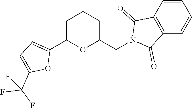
C1(C2OC(CN3C(=O)C4=C(C3=O)C=CC=C4)CCC2)=CC=C(C(F)(F)F)O1
